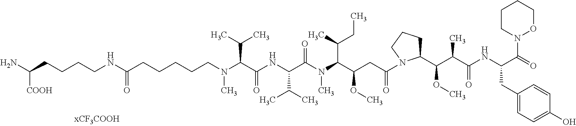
C(CCCN(C(C(NC(C(N(C(C(CC(=O)N1C(C(C(C(NC(C(N2OCCCC2)=O)CC2=CC=C(O)C=C2)=O)C)OC)CCC1)OC)C(C)CC)C)=O)C(C)C)=O)C(C)C)C)CC(NCCCCC(N)[COOH])=O
